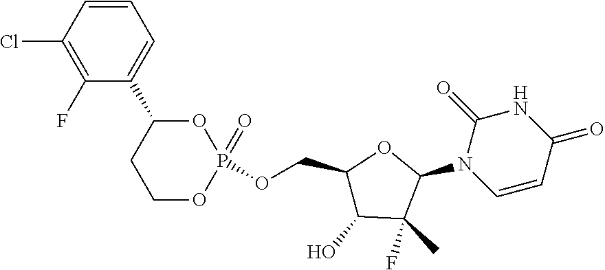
C1(Cl)=C(F)C(C2CCOP(=O)(OCC3C(O)C(F)(C)C(N4C=CC(=O)NC4=O)O3)O2)=CC=C1
